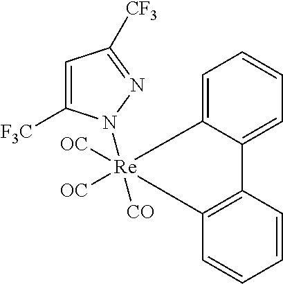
C12=CC=CC=C1[Re](N1C([CF3])=CC([CF3])=N1)([CO])([CO])([CO])C1=C2C=CC=C1
